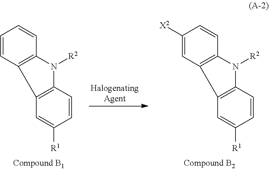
C12=C(C=CC([R1])=C1)N([R2])C1=C2C=CC=C1.C12=C(C=CC([R1])=C1)N([R2])C1=C2C=C([X2])C=C1
